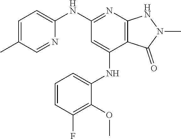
N(C1=NC2=C(C(NC3=CC=CC(F)=C3OC)=C1)C(=O)N(C)N2)C1=CC=C(C)C=N1
